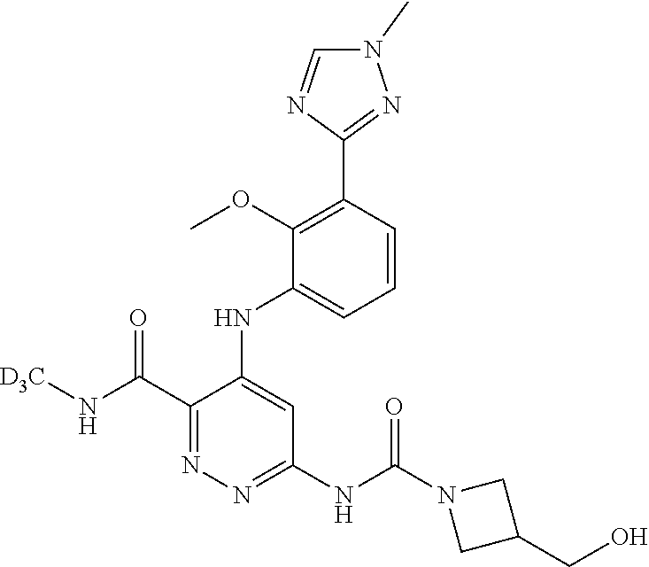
C1=CC(C2=NN(C)C=N2)=C(OC)C(NC2=CC(NC(N3CC(CO)C3)=O)=NN=C2C(N[D3C])=O)=C1
